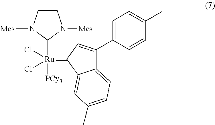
C1CN([Mes])C([Ru](=C2C3=CC(C)=CC=C3C(C3=CC=C(C)C=C3)=C2)([PCy3])(Cl)Cl)N1[Mes]
